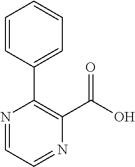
N1=CC=NC(C(O)=O)=C1C1=CC=CC=C1
